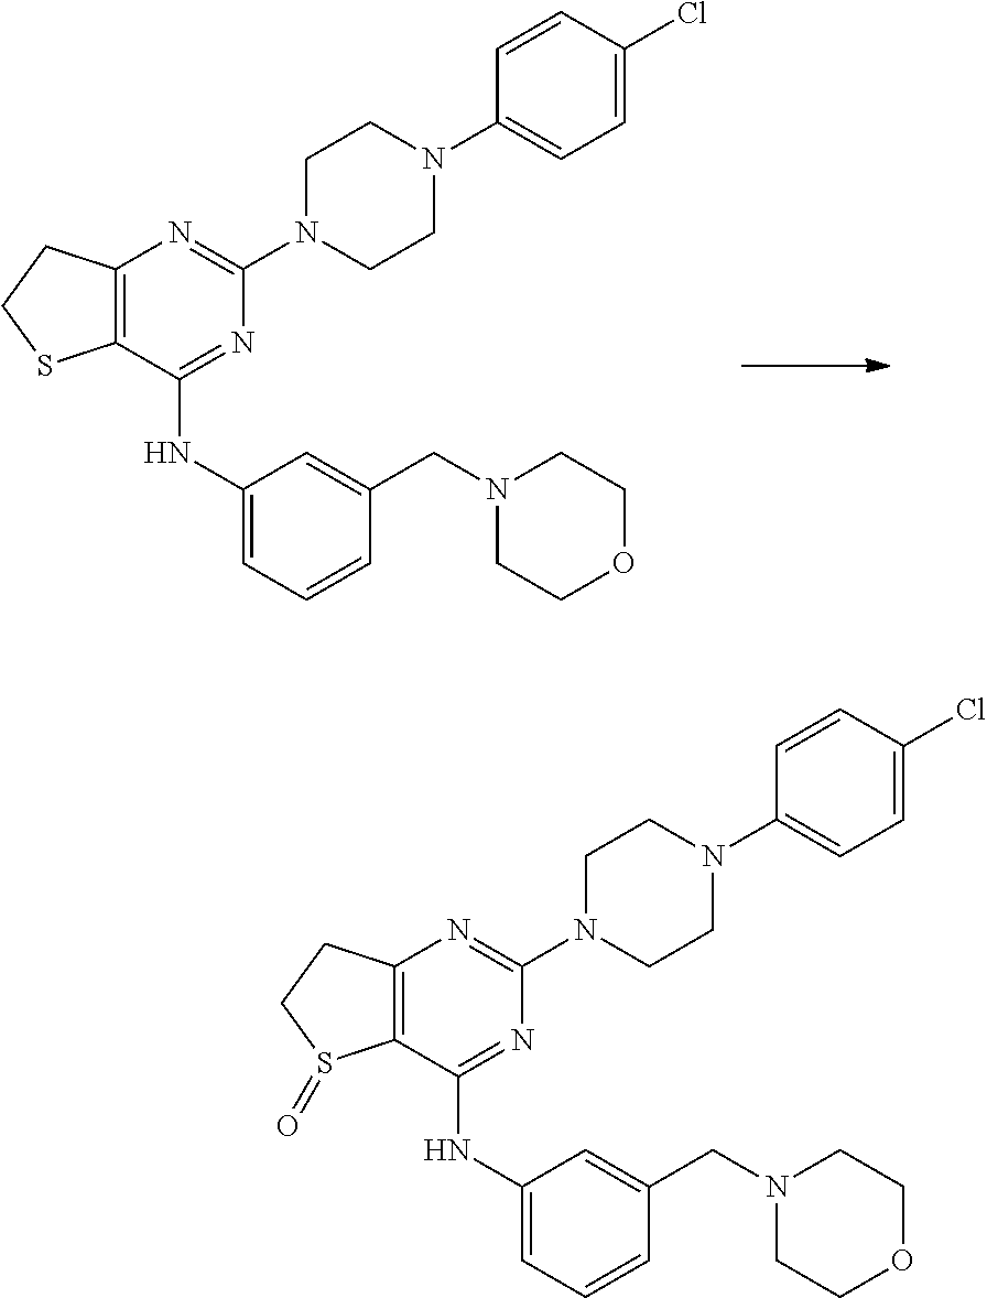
C12=C(C(NC3=CC=CC(CN4CCOCC4)=C3)=NC(N3CCN(C4=CC=C(Cl)C=C4)CC3)=N1)SCC2.C12=C(C(NC3=CC=CC(CN4CCOCC4)=C3)=NC(N3CCN(C4=CC=C(Cl)C=C4)CC3)=N1)S(=O)CC2
